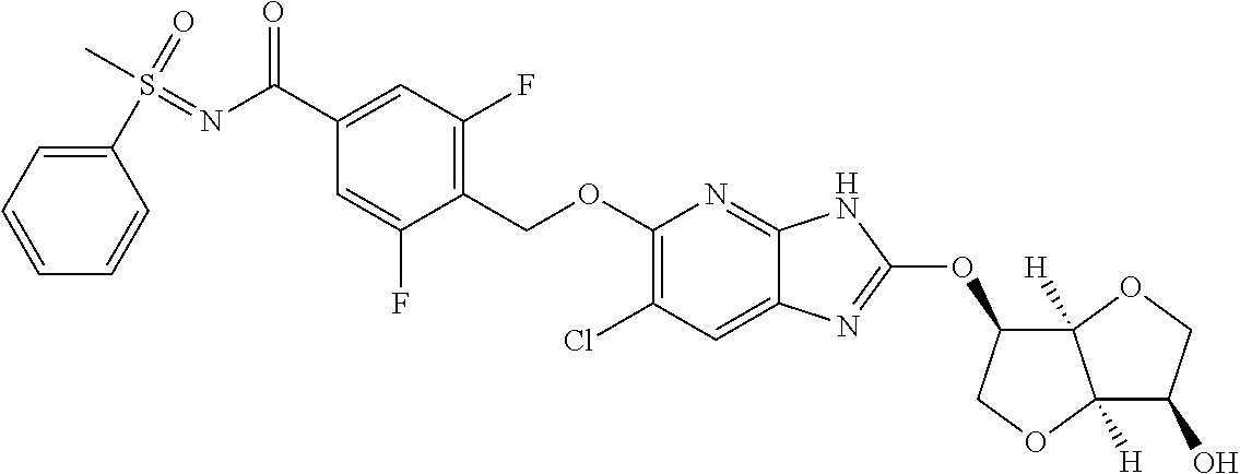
C1(COC2=C(Cl)C=C3C(=N2)NC(OC2C4([H])C([H])(OC2)C(O)CO4)=N3)=C(F)C=C(C(N=S(C)(=O)C2=CC=CC=C2)=O)C=C1F
